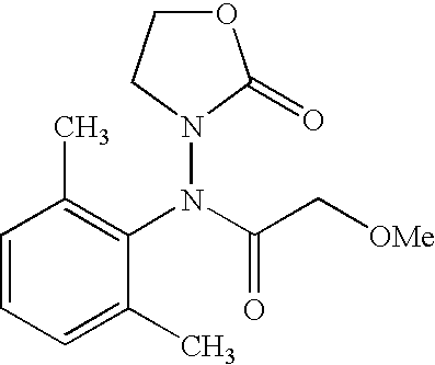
O1CCN(N(C(C[OMe])=O)C2=C(C)C=CC=C2C)C1=O
